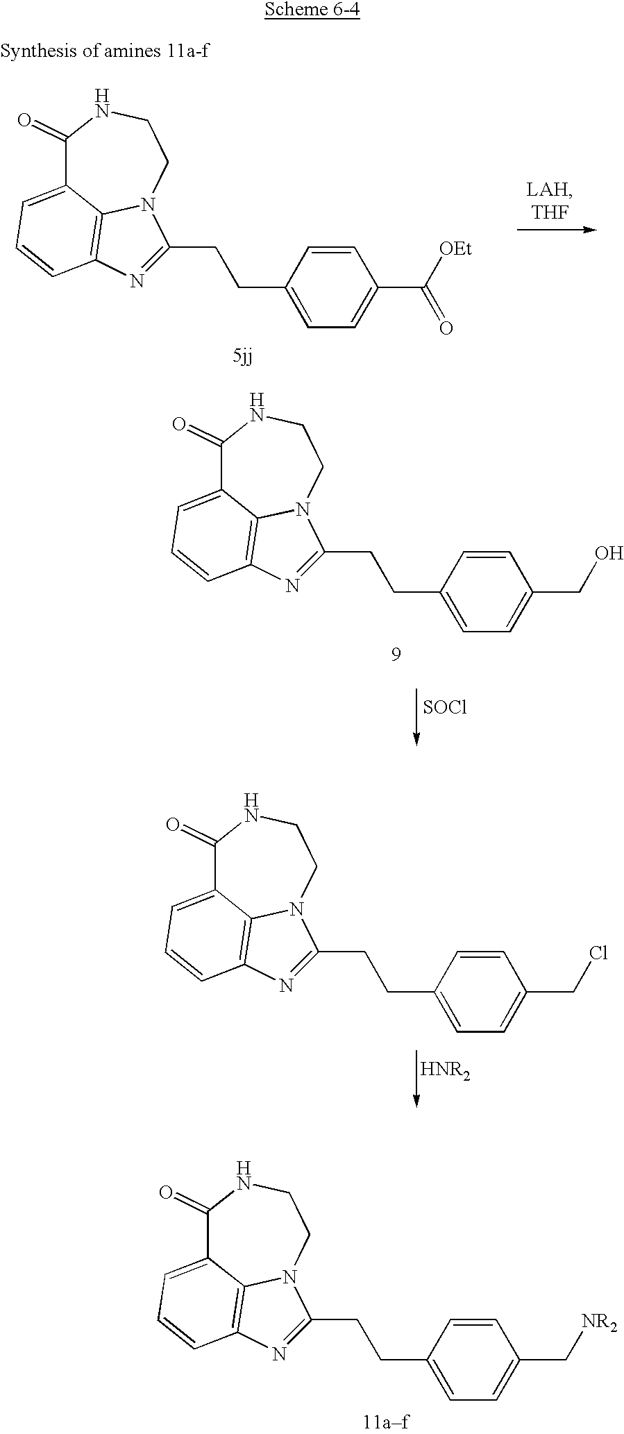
C1(=O)C2=CC=CC3=C2N(CCN1)C(CCC1=CC=C(C[NR2])C=C1)=N3.C1(=O)C2=CC=CC3=C2N(CCN1)C(CCC1=CC=C(CO)C=C1)=N3.[SOCl].C1(=O)C2=CC=CC3=C2N(CCN1)C(CCC1=CC=C(CCl)C=C1)=N3.[HNR2].C1(=O)C2=CC=CC3=C2N(CCN1)C(CCC1=CC=C(C(=O)[OEt])C=C1)=N3
